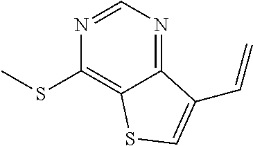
C1(SC)=C2C(=NC=N1)C(C=C)=CS2
